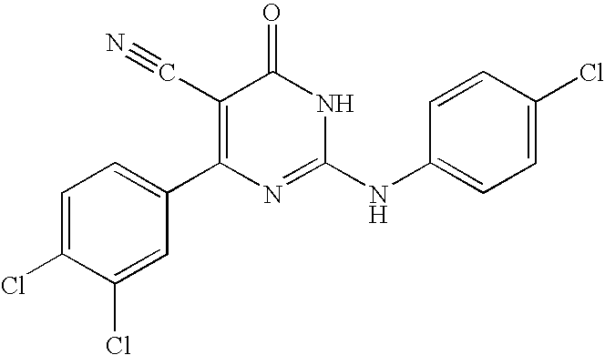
C1(Cl)=CC(C2=C(C#N)C(=O)NC(NC3=CC=C(Cl)C=C3)=N2)=CC=C1Cl
